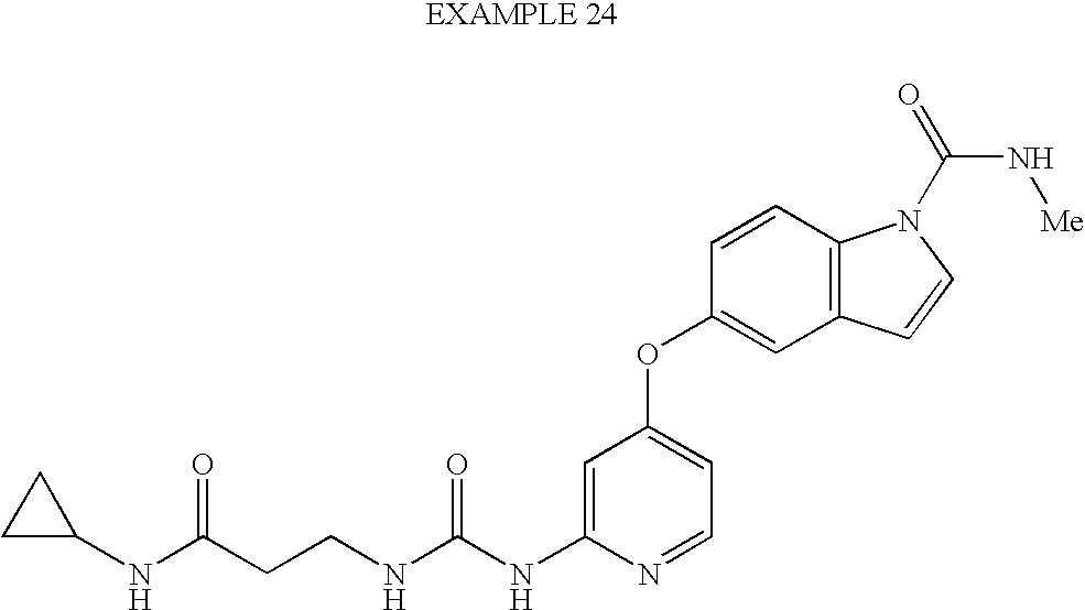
C1=C(NC(NCCC(NC2CC2)=O)=O)N=CC=C1OC1=CC2=C(C=C1)N(C(N[Me])=O)C=C2
